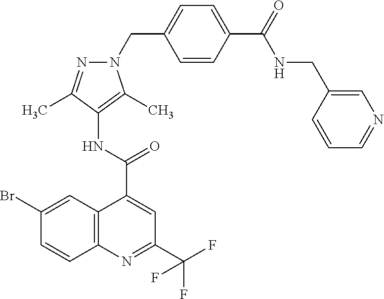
C12=C(N=C(C(F)(F)F)C=C1C(=O)NC1=C(C)N(CC3=CC=C(C(=O)NCC4=CN=CC=C4)C=C3)N=C1C)C=CC(Br)=C2
